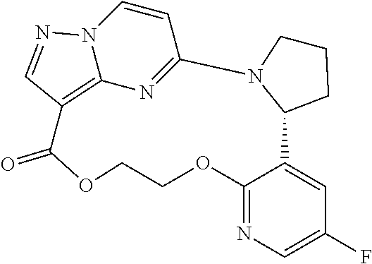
C12=NC=C(F)C=C1C1CCCN1C1=NC3=C(C=NN3C=C1)C(=O)OCCO2
